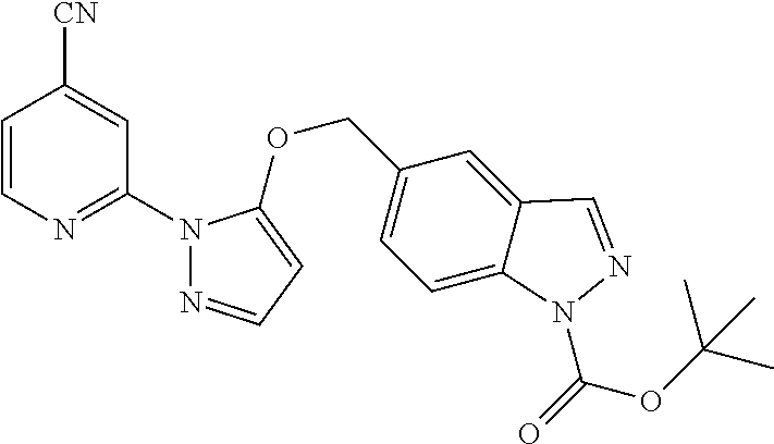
C1=CN=C(N2N=CC=C2OCC2=CC=C3C(=C2)C=NN3C(OC(C)(C)C)=O)C=C1[CN]
